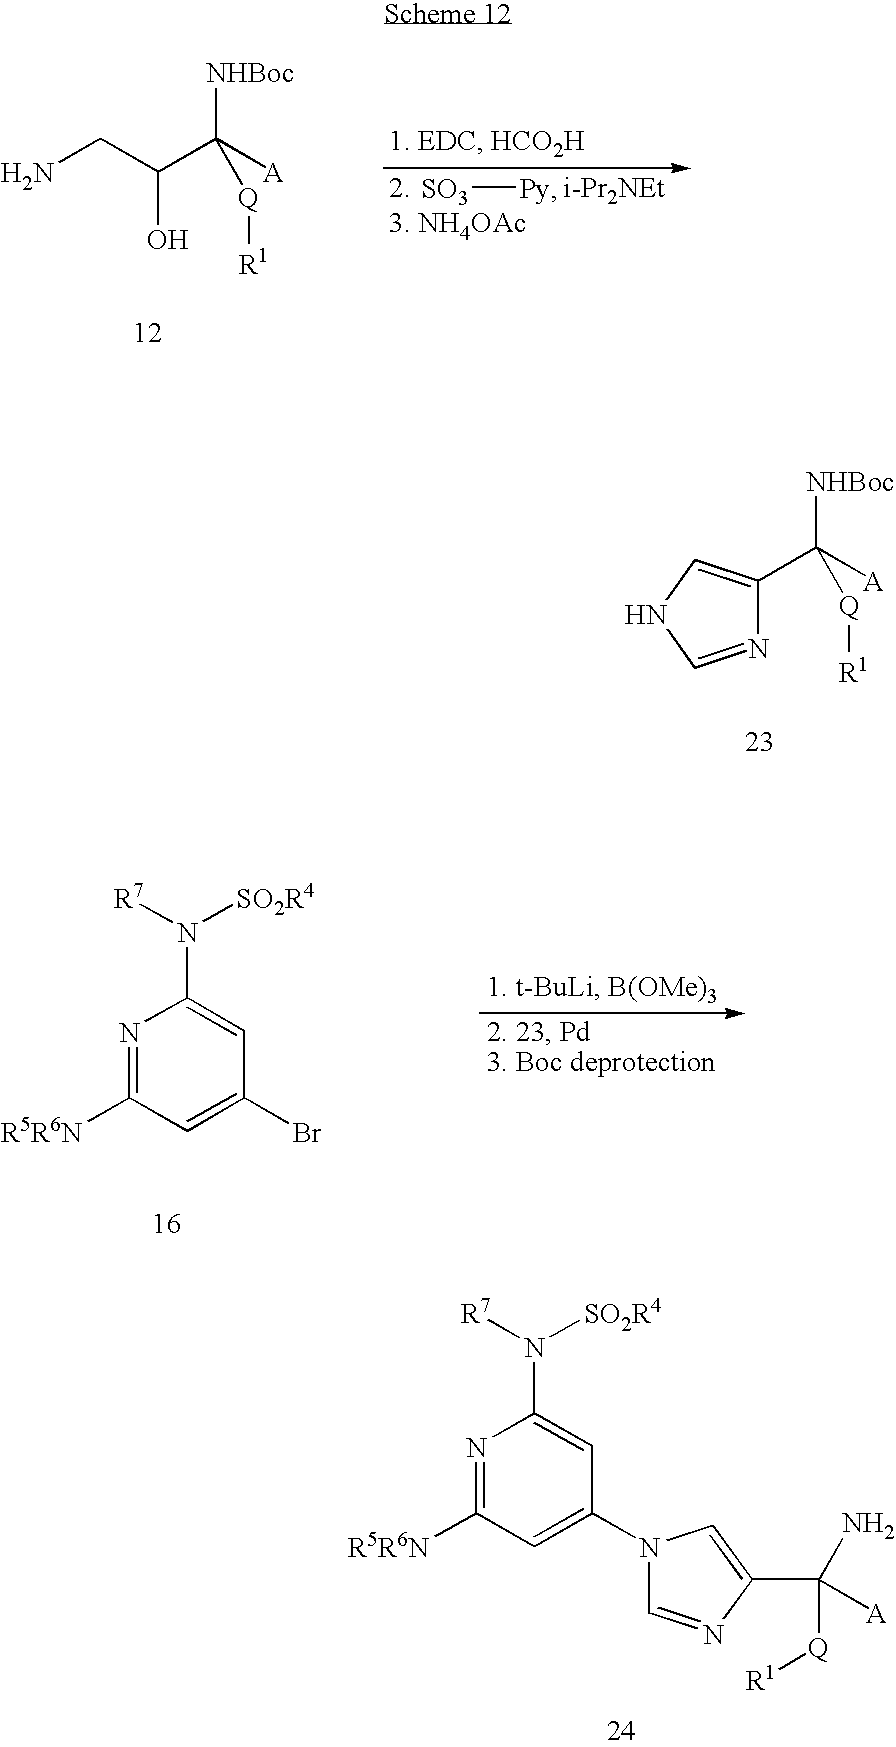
N1=C([R5R6N])C=C(N2C=NC(C([Q][R1])([A])N)=C2)C=C1N([R7])[SO2R4].N1=C([R5R6N])C=C(Br)C=C1N([R7])[SO2R4].NCC(C([A])([NHBoc])[Q][R1])O.[SO3][Py].[i-Pr2NEt].C1(C([A])([NHBoc])[Q][R1])=CNC=N1
